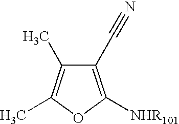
C1(C#N)=C([NHR101])OC(C)=C1C
